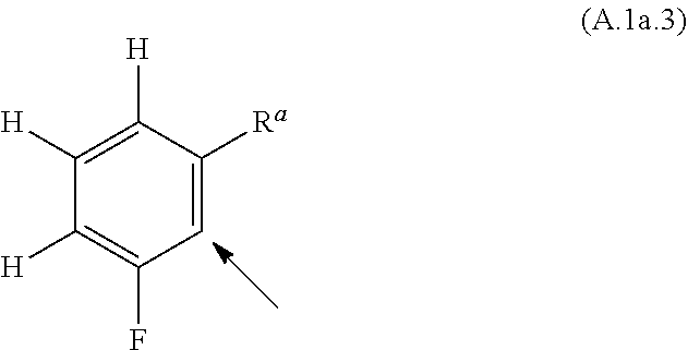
C1([H])=C([H])C([Ra])=CC(F)=C1[H]
